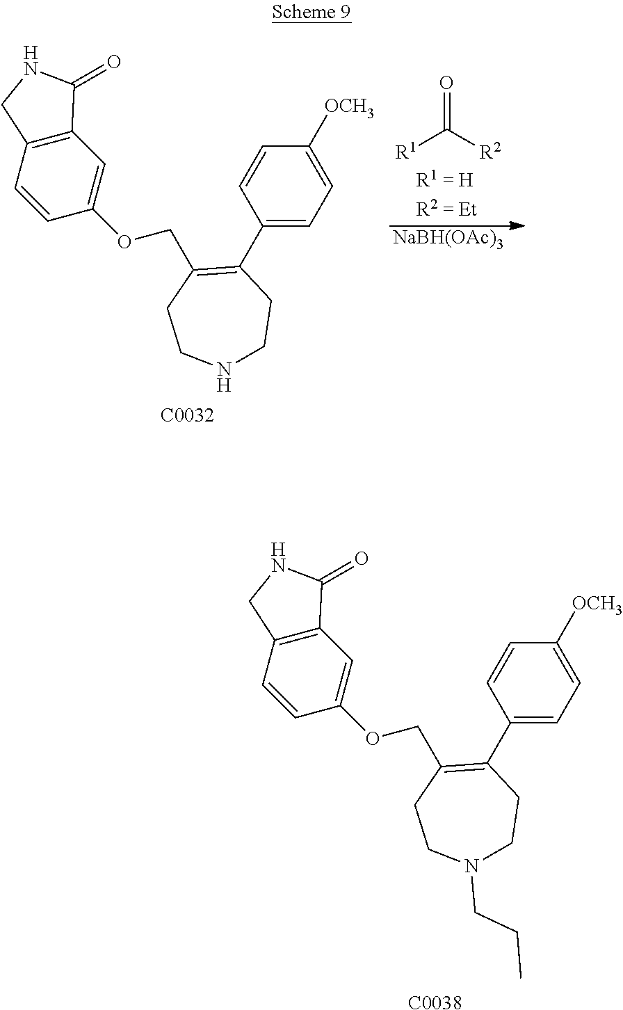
N1CCC(C2=CC=C([OCH3])C=C2)=C(COC2=CC3=C(C=C2)CNC3=O)CC1.[R1]C([R2])=O.[NaBH(OAc)3].[C0032].N1(CCC)CCC(C2=CC=C([OCH3])C=C2)=C(COC2=CC3=C(C=C2)CNC3=O)CC1.[C0038]
